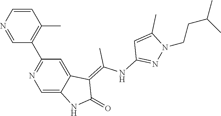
C1=CN=CC(C2=NC=C3C(=C2)C(=C(NC2=NN(CCC(C)C)C(C)=C2)C)C(=O)N3)=C1C
